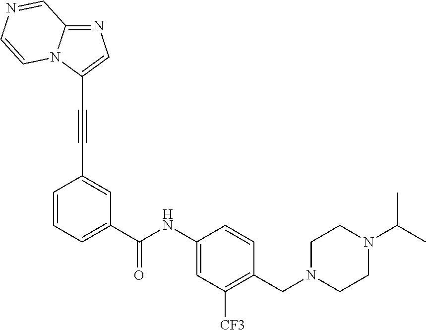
C1=CC=C(C(NC2=CC([CF3])=C(CN3CCN(C(C)C)CC3)C=C2)=O)C=C1C#CC1=CN=C2N1C=CN=C2
